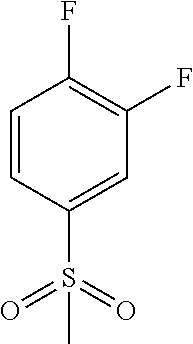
C1=CC(S(=O)(=O)C)=CC(F)=C1F
